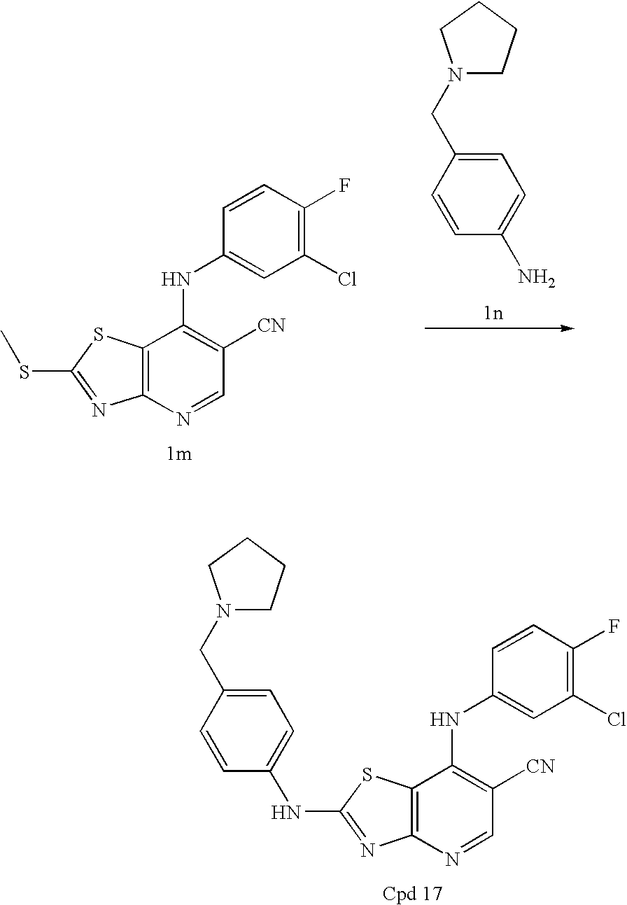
C12=C(N=CC([CN])=C1NC1=CC(Cl)=C(F)C=C1)N=C(SC)S2.C1=C(CN2CCCC2)C=CC(N)=C1.C12=C(N=CC([CN])=C1NC1=CC(Cl)=C(F)C=C1)N=C(NC1=CC=C(CN3CCCC3)C=C1)S2
